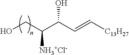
OCC(C(C=C[C13H27])O)[NH3+Cl-]
